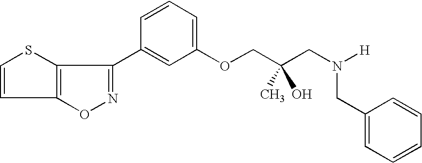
C1=CSC2=C1ON=C2C1=CC(OCC(CN([H])CC2=CC=CC=C2)(C)O)=CC=C1
